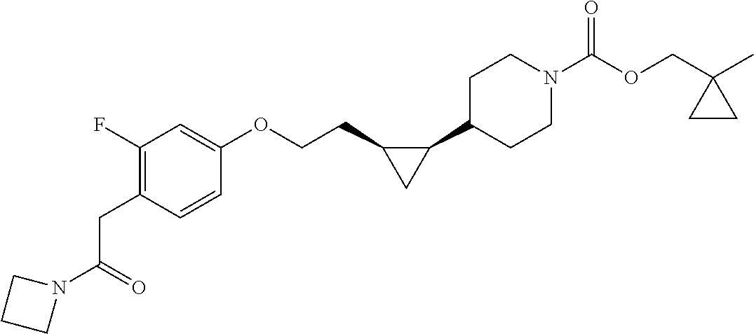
C1(F)=C(CC(N2CCC2)=O)C=CC(OCCC2C(C3CCN(C(OCC4(C)CC4)=O)CC3)C2)=C1
